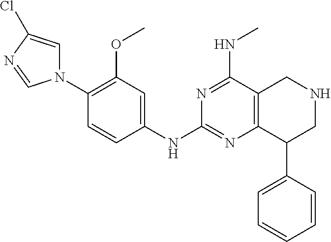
C1(N2C=C(Cl)N=C2)=C(OC)C=C(NC2=NC3=C(C(NC)=N2)CNCC3C2=CC=CC=C2)C=C1
